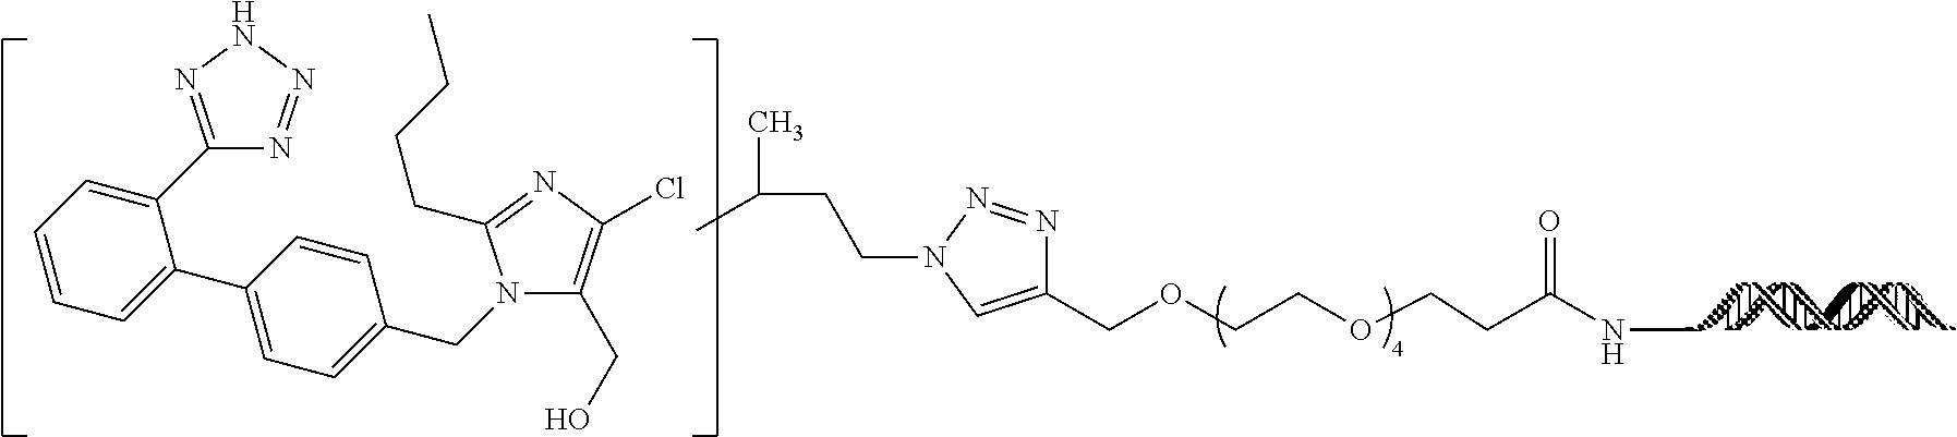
C1(COCCOCCC(NC)=O)=CN(CCC(C)C)N=N1.N1(CC2=CC=C(C3=CC=CC=C3C3=NNN=N3)C=C2)C(CO)=C(Cl)N=C1CCCC
